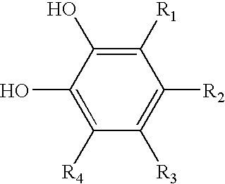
C1([R4])=C(O)C(O)=C([R1])C([R2])=C1[R3]
